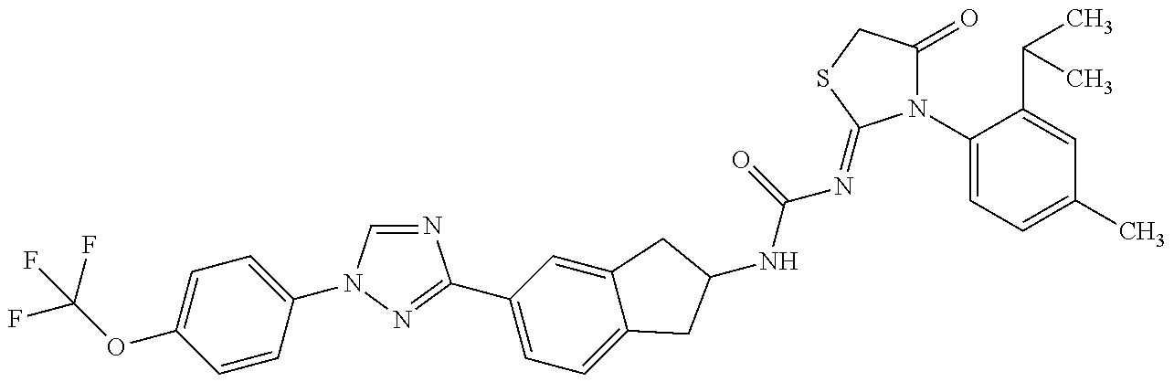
FC(OC1=CC=C(N2C=NC(C3=CC=C4C(=C3)CC(NC(N=C3N(C5=CC=C(C)C=C5C(C)C)C(=O)CS3)=O)C4)=N2)C=C1)(F)F
